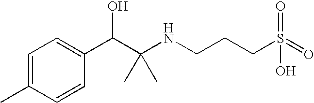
C1=C(C)C=CC(C(C(NCCCS(=O)(=O)O)(C)C)O)=C1
